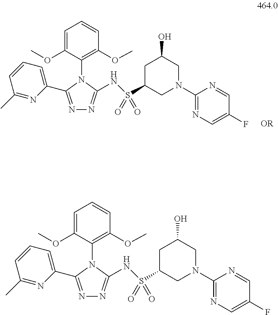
C1(N2CC(O)CC(S(=O)(=O)NC3=NN=C(C4=CC=CC(C)=N4)N3C3=C(OC)C=CC=C3OC)C2)=NC=C(F)C=N1.C1(N2CC(O)CC(S(=O)(=O)NC3=NN=C(C4=CC=CC(C)=N4)N3C3=C(OC)C=CC=C3OC)C2)=NC=C(F)C=N1
